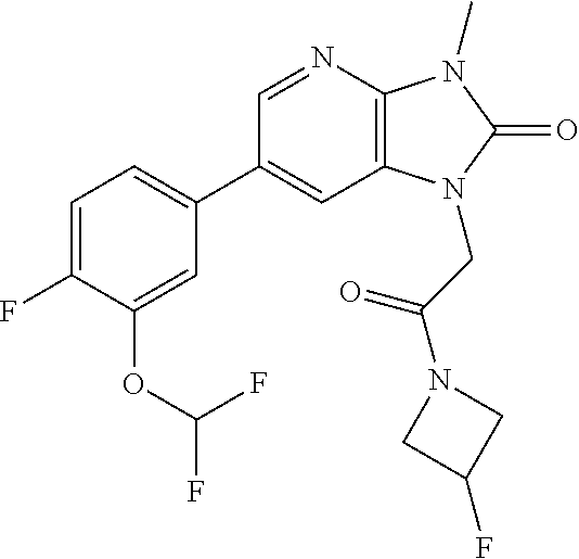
C1(C2=CC=C(F)C(OC(F)F)=C2)=CC2=C(N=C1)N(C)C(=O)N2CC(N1CC(F)C1)=O
